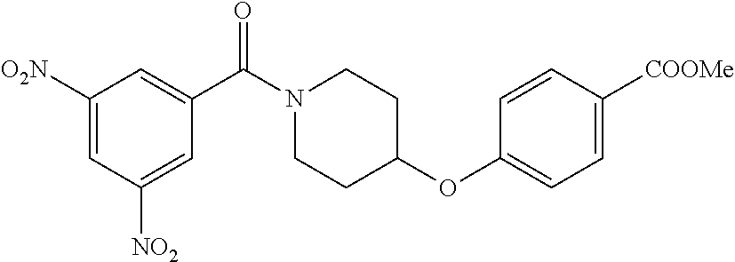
C1(C(N2CCC(OC3=CC=C([COOMe])C=C3)CC2)=O)=CC([O2N])=CC([NO2])=C1
